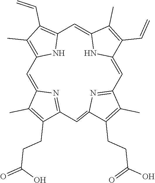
C12=C(C=C)C(C)=C(N1)C=C1C(C)=C(CCC(O)=O)C(=N1)C=C1N=C(C=C3NC(=C2)C(C)=C3C=C)C(C)=C1CCC(=O)O
